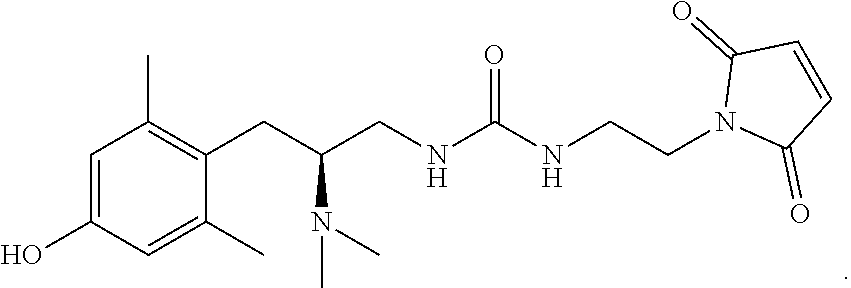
C1=C(O)C=C(C)C(CC(CNC(NCCN2C(=O)C=CC2=O)=O)N(C)C)=C1C
